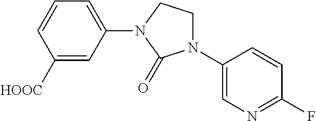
C1([HOOC])=CC(N2CCN(C3=CN=C(F)C=C3)C2=O)=CC=C1
